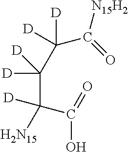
C(C(=O)[N15H2])([D])(C([D])([D])C([D])([H2N15])C(=O)O)[D]
